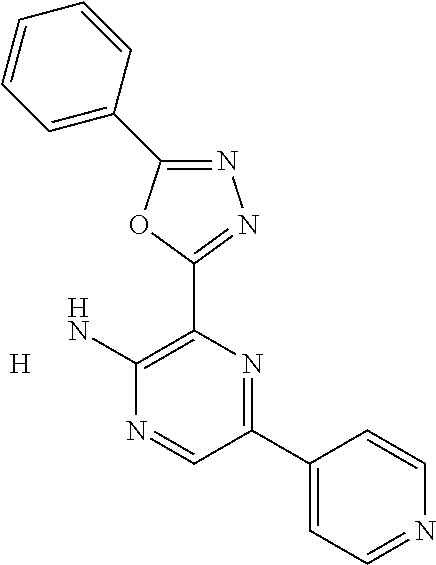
[H].N1=C(C2=CC=CC=C2)OC(C2=C(N)N=CC(C3=CC=NC=C3)=N2)=N1
